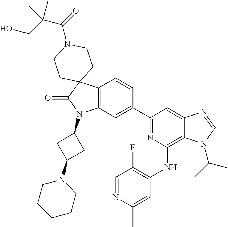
C12=C(C=C(C3=NC(NC4=C(F)C=NC(C)=C4)=C4C(=C3)N=CN4C(C)C)C=C1)N(C1CC(N3CCCCC3)C1)C(=O)C21CCN(C(=O)C(CO)(C)C)CC1
